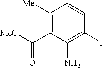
C1([Me])=C(C([MeO])=O)C(N)=C(F)C=C1
